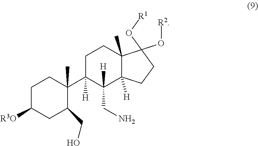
C1C([R3O])CC(CO)C(C2([H])C([H])(CN)C3([H])C(C)(CC2)C(O[R2])(O[R1])CC3)(C)C1
